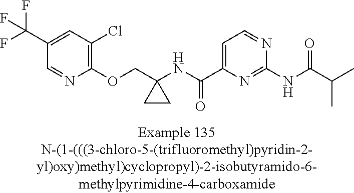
C1(C(F)(F)F)=CC(Cl)=C(OCC2(NC(C3=CC=NC(NC(C(C)C)=O)=N3)=O)CC2)N=C1
